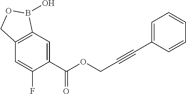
C1=C(C(OCC#CC2=CC=CC=C2)=O)C(F)=CC2=C1B(O)OC2
